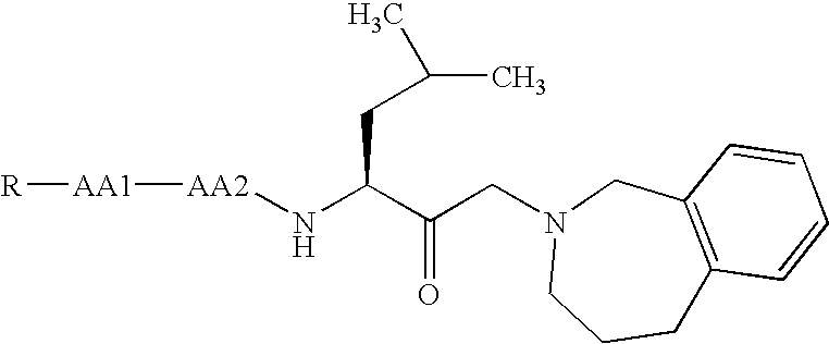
[AA2](NC(C(CN1CCCC2=C(C1)C=CC=C2)=O)CC(C)C)[AA1][R]
